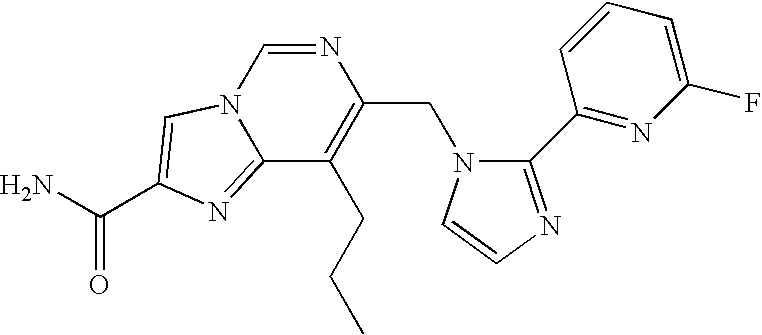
N1=CN2C(=NC(C(N)=O)=C2)C(CCC)=C1CN1C(C2=NC(F)=CC=C2)=NC=C1
